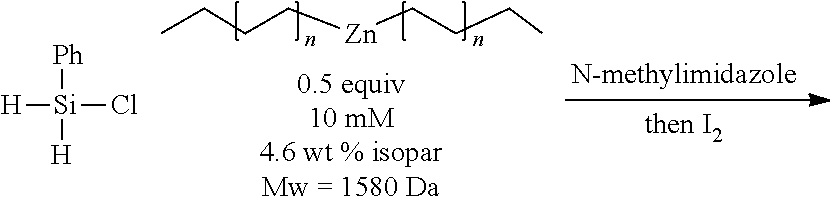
[Ph][Si]([H])([H])Cl.CCCC[Zn]CCCC
